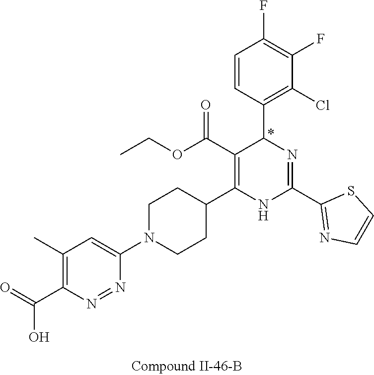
C1(F)=C(F)C=CC(C2N=C(C3=NC=CS3)NC(C3CCN(C4=CC(C)=C(C(O)=O)N=N4)CC3)=C2C(OCC)=O)=C1Cl
